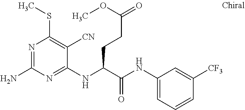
C1(NC(C(NC2=CC=CC([CF3])=C2)=O)CCC(=O)OC)=NC(N)=NC(SC)=C1[CN]
